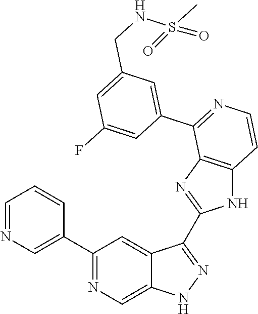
C1=NC=C(C2=NC=C3C(=C2)C(C2=NC4=C(N2)C=CN=C4C2=CC(CNS(C)(=O)=O)=CC(F)=C2)=NN3)C=C1
